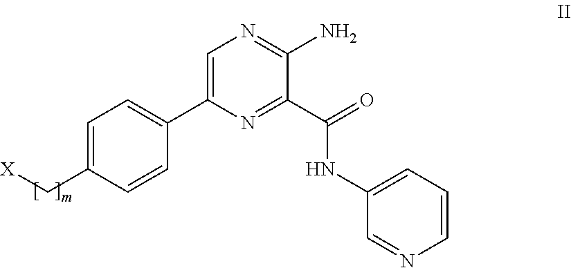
C1=C(C2=CC=C(C[X])C=C2)N=C(C(=O)NC2=CC=CN=C2)C(N)=N1
